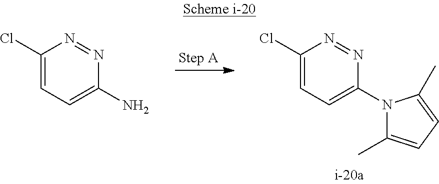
C1(Cl)=CC=C(N2C(C)=CC=C2C)N=N1.C1(Cl)=CC=C(N)N=N1
